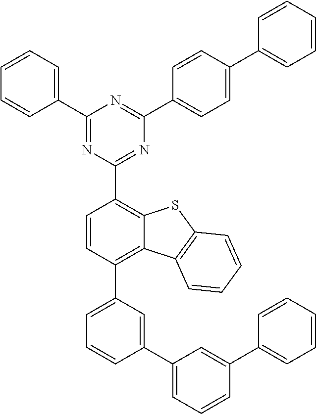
C12=C(C3=NC(C4=CC=C(C5=CC=CC=C5)C=C4)=NC(C4=CC=CC=C4)=N3)C=CC(C3=CC=CC(C4=CC=CC(C5=CC=CC=C5)=C4)=C3)=C1C1=C(S2)C=CC=C1
